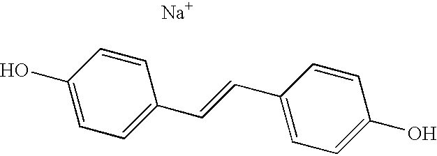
C1=C(O)C=CC(C=CC2=CC=C(O)C=C2)=C1.[Na]
